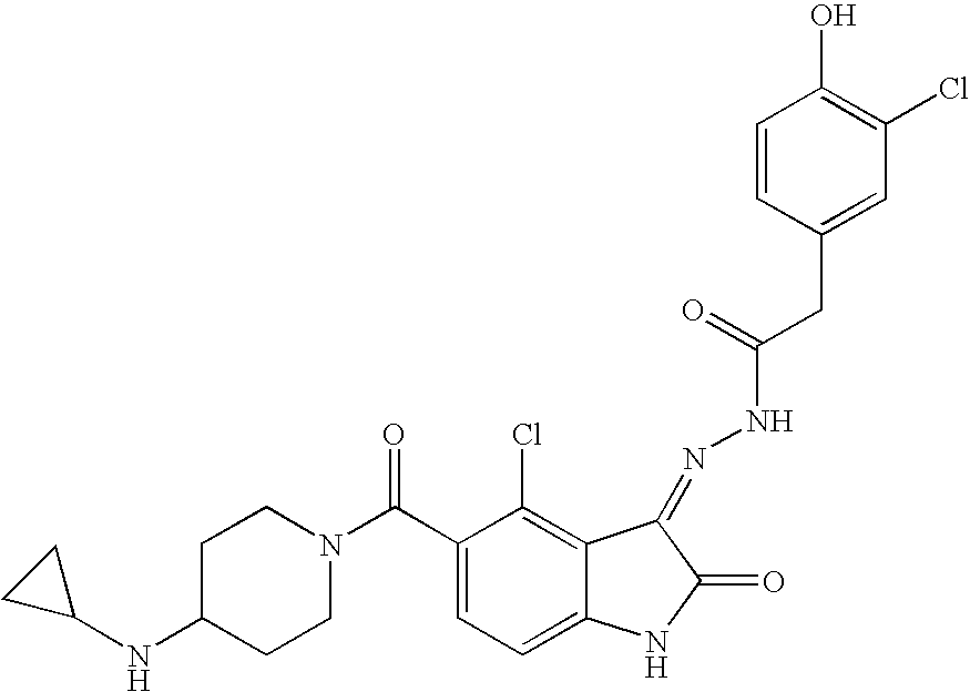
N1(C(C2=CC=C3C(=C2Cl)C(=NNC(CC2=CC(Cl)=C(O)C=C2)=O)C(=O)N3)=O)CCC(NC2CC2)CC1
